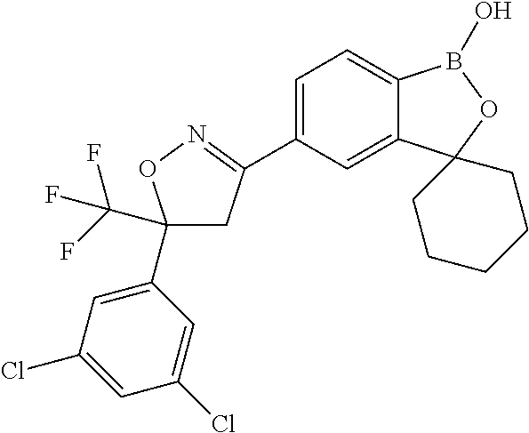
C1=C(C2=NOC(C(F)(F)F)(C3=CC(Cl)=CC(Cl)=C3)C2)C=C2C(=C1)B(O)OC21CCCCC1
